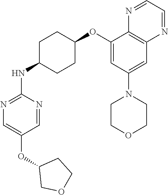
C1(OC2CCC(NC3=NC=C(OC4COCC4)C=N3)CC2)=CC(N2CCOCC2)=CC2=C1N=CC=N2
